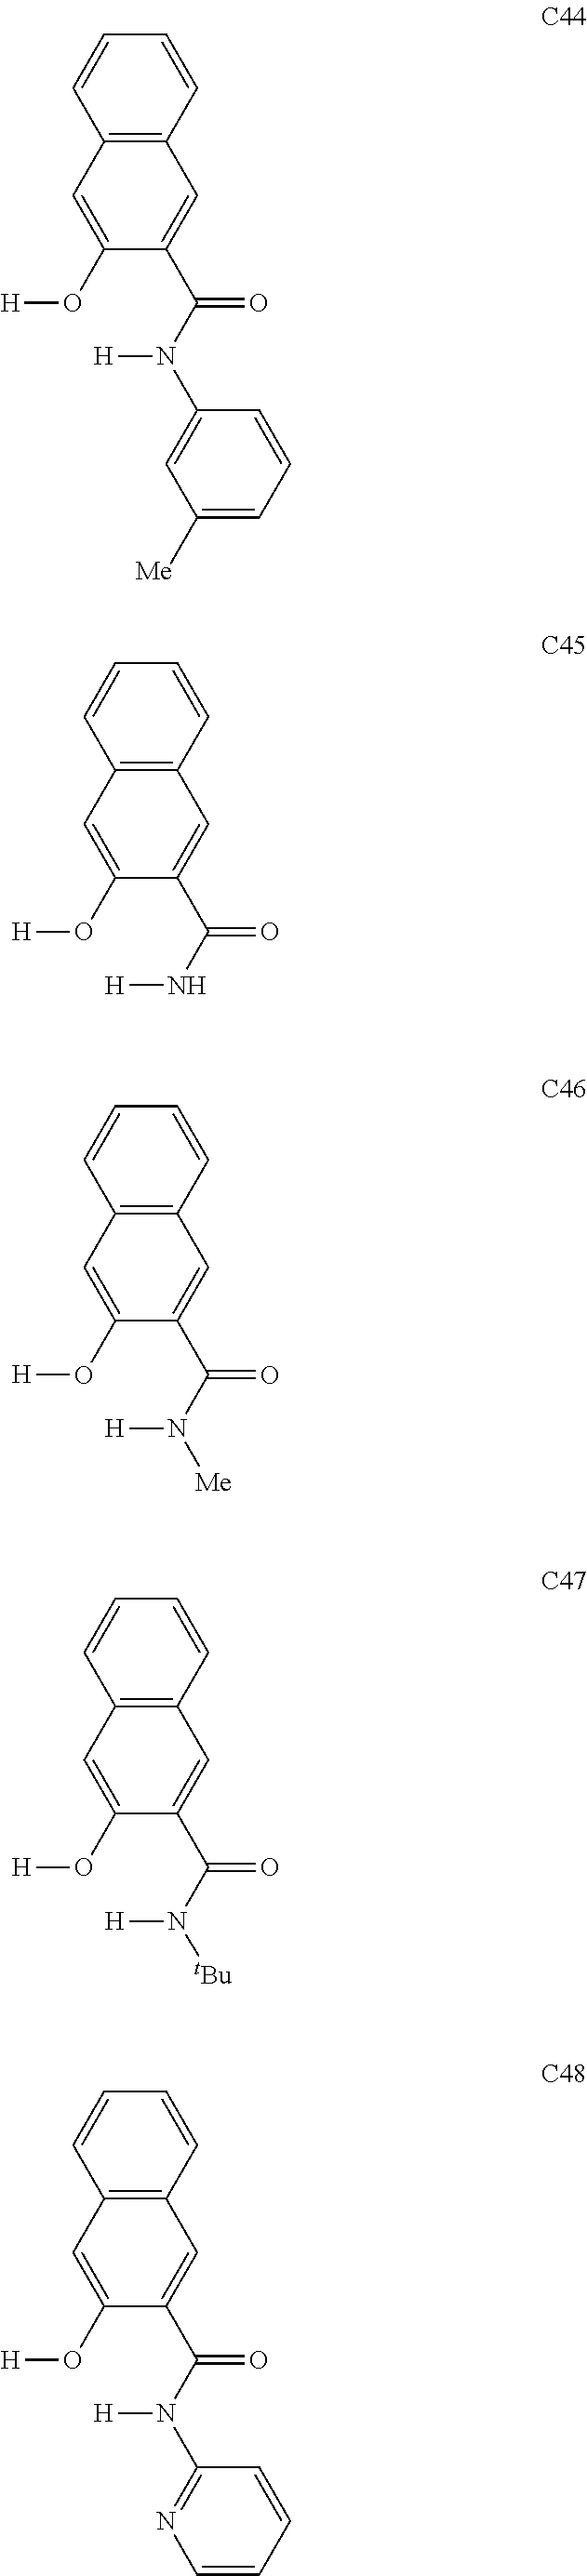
C12=C(C=CC=C1)C=C(C(N(C1=CC([Me])=CC=C1)[H])=O)C(O[H])=C2.C12=C(C=CC=C1)C=C(C(N[H])=O)C(O[H])=C2.C12=C(C=CC=C1)C=C(C(N([H])[Me])=O)C(O[H])=C2.C12=C(C=CC=C1)C=C(C(N([H])[tBu])=O)C(O[H])=C2.C12=C(C=CC=C1)C=C(C(N(C1=NC=CC=C1)[H])=O)C(O[H])=C2
